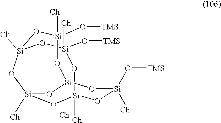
[Si]12([Ch])O[Si](O[TMS])([Ch])O[Si]3([Ch])O[Si]([Ch])(O[Si]([Ch])(O[Si](O[TMS])([Ch])O1)O[Si](O[TMS])([Ch])O3)O2
